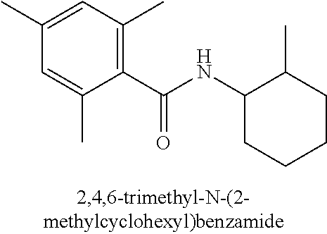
C1(C(NC2CCCCC2C)=O)=C(C)C=C(C)C=C1C
